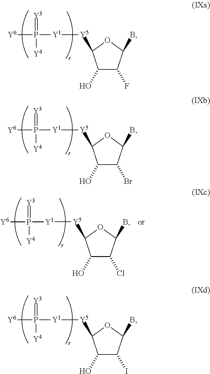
C1(O)C(F)C(B)OC1[Y5][Y1]P([Y6])(=[Y3])[Y4].C1(O)C(Br)C(B)OC1[Y5][Y1]P([Y6])(=[Y3])[Y4].C1(O)C(I)C(B)OC1[Y5][Y1]P([Y6])(=[Y3])[Y4].C1(O)C(Cl)C(B)OC1[Y5][Y1]P([Y6])(=[Y3])[Y4]
